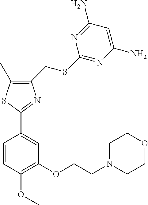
C1(CSC2=NC(N)=CC(N)=N2)=C(C)SC(C2=CC(OCCN3CCOCC3)=C(OC)C=C2)=N1
